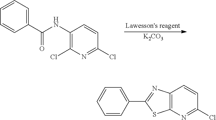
C1(NC(C2=CC=CC=C2)=O)=C(Cl)N=C(Cl)C=C1.[K2CO3].C12=C(N=C(Cl)C=C1)SC(C1=CC=CC=C1)=N2
